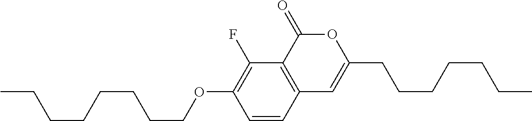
C1=CC2=C(C(F)=C1OCCCCCCCC)C(=O)OC(CCCCCCC)=C2
